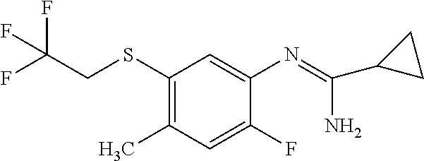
C1(SCC(F)(F)F)=C(C)C=C(F)C(N=C(N)C2CC2)=C1
